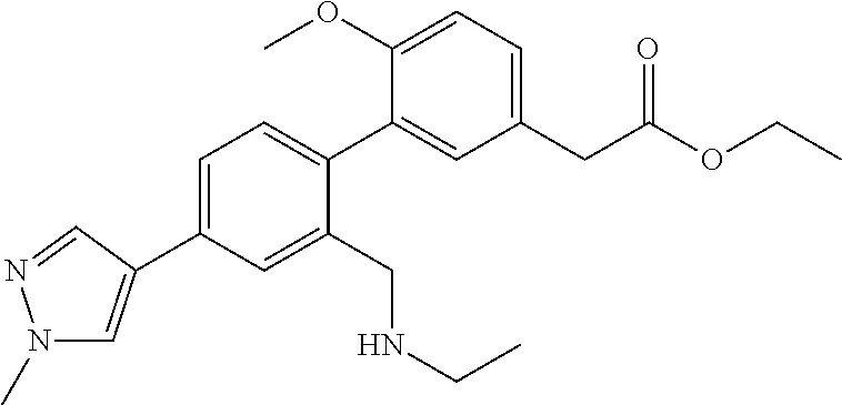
C1=C(C2=CN(C)N=C2)C=C(CNCC)C(C2=CC(CC(OCC)=O)=CC=C2OC)=C1
